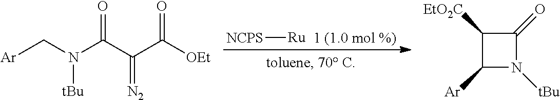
[NCPS][Ru].[1 (1.0 mol %)].[Ar]CN(C(C(C([OEt])=O)=[N2])=O)[tBu].C1([Ar])N([tBu])C(=O)C1[EtO2C]
